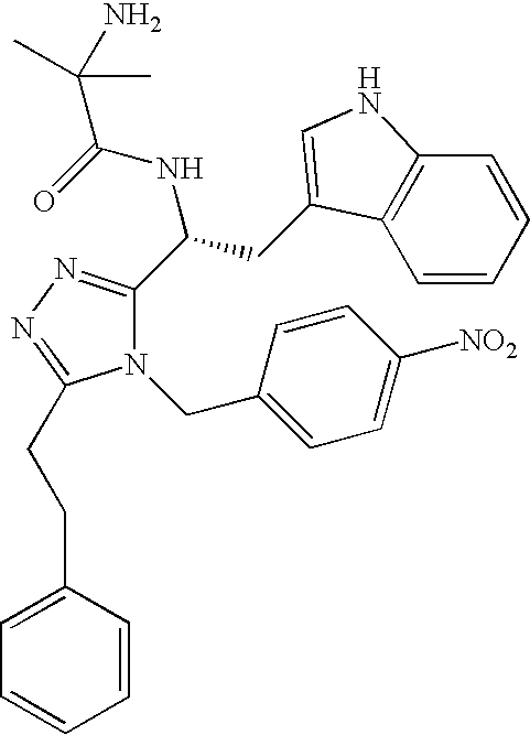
N1(CC2=CC=C([NO2])C=C2)C(C(CC2=CNC3=C2C=CC=C3)NC(=O)C(N)(C)C)=NN=C1CCC1=CC=CC=C1
